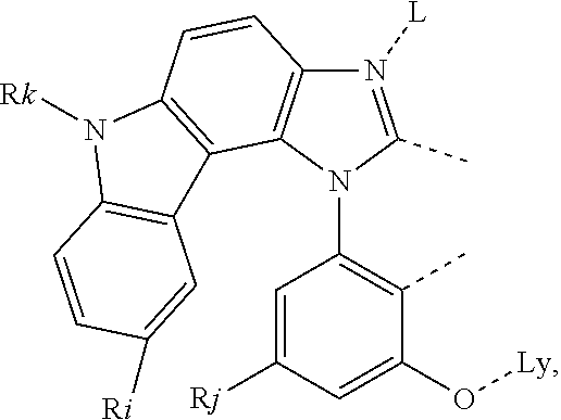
C1(N2C(C)=N([L])C3=C2C2=C(C=C3)N([Rk])C3=C2C=C([Ri])C=C3)=C(C)C(O[Ly])=CC([Rj])=C1
